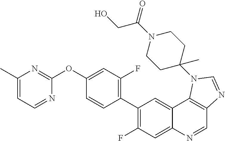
C1(C)=CC=NC(OC2=CC(F)=C(C3=C(F)C=C4C(=C3)C3=C(C=N4)N=CN3C3(C)CCN(C(=O)CO)CC3)C=C2)=N1
